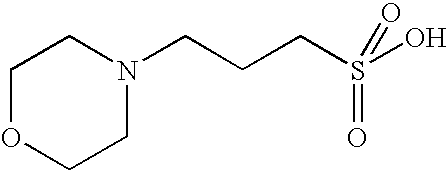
C1OCCN(CCCS(O)(=O)=O)C1
